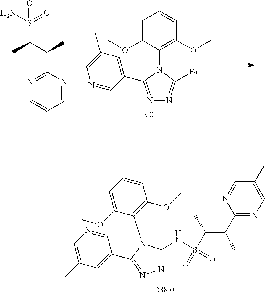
N1=C(C2=CC(C)=CN=C2)N(C2=C(OC)C=CC=C2OC)C(Br)=N1.C1=NC(C(C(C)S(=O)(N)=O)C)=NC=C1C.N(S(C(C(C1=NC=C(C)C=N1)C)C)(=O)=O)C1=NN=C(C2=CC(C)=CN=C2)N1C1=C(OC)C=CC=C1OC
